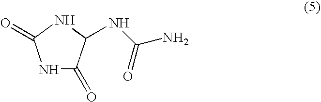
N1C(=O)C(NC(N)=O)NC1=O
